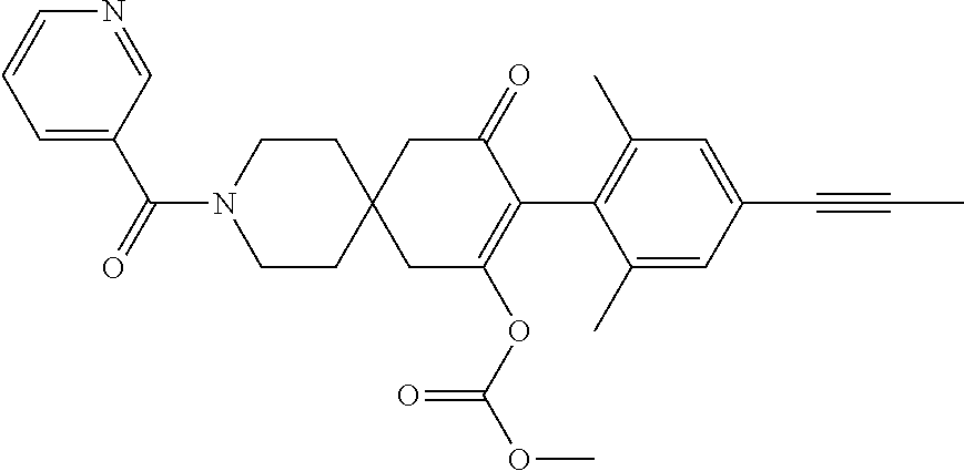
C1(C)=CC(C#CC)=CC(C)=C1C1=C(OC(OC)=O)CC2(CC1=O)CCN(C(=O)C1=CC=CN=C1)CC2
